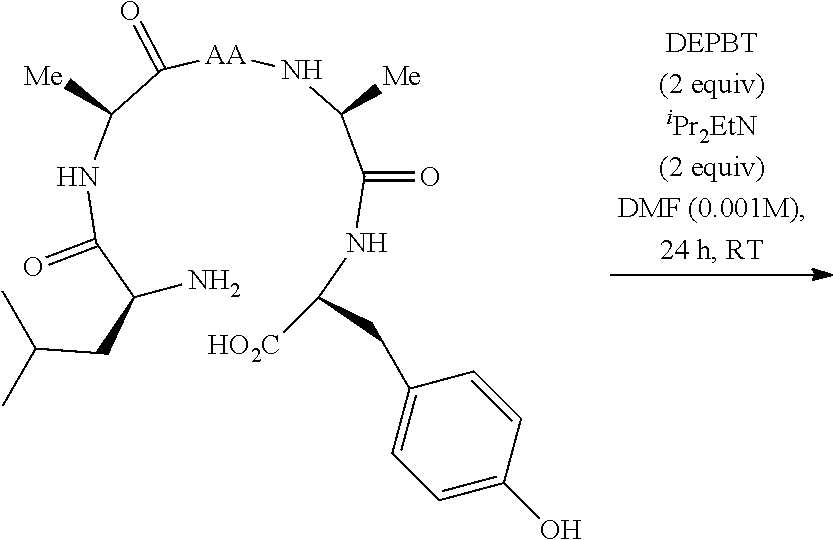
C(NC(C(N[AA]C(C(NC(C(CC(C)C)N)=O)[Me])=O)[Me])=O)(CC1=CC=C(O)C=C1)[HO2C]
